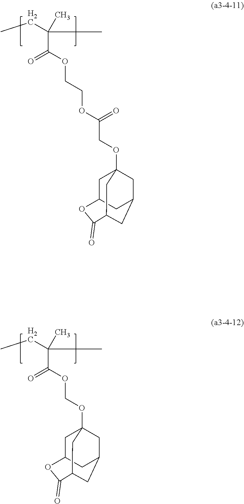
CCC(C)(C)C(OCCOC(COC12CC3CC(C1)C(=O)OC(C3)C2)=O)=O.CCC(C)(C)C(OCOC12CC3CC(C1)C(=O)OC(C3)C2)=O
